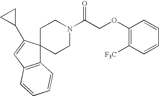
C12=C(C=C(C3CC3)C13CCN(C(COC1=C([F3C])C=CC=C1)=O)CC3)C=CC=C2
